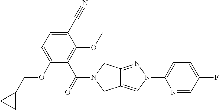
C12=CN(C3=CC=C(F)C=N3)N=C1CN(C(=O)C1=C(OC)C(C#N)=CC=C1OCC1CC1)C2
